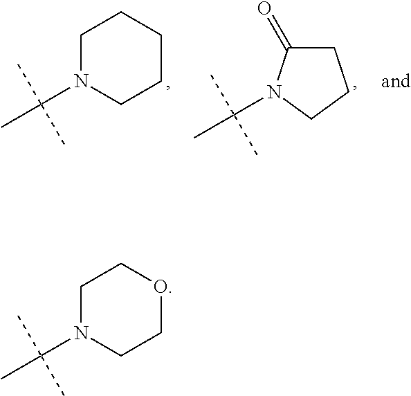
C1N(C(C)(C)C)CCCC1.C1C(=O)N(C(C)(C)C)CC1.C1N(C(C)(C)C)CCOC1
